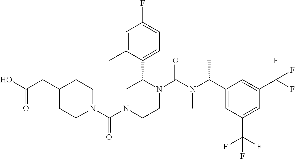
C(N1CCN(C(N(C(C2=CC(C(F)(F)F)=CC(C(F)(F)F)=C2)C)C)=O)C(C2=CC=C(F)C=C2C)C1)(N1CCC(CC(O)=O)CC1)=O
